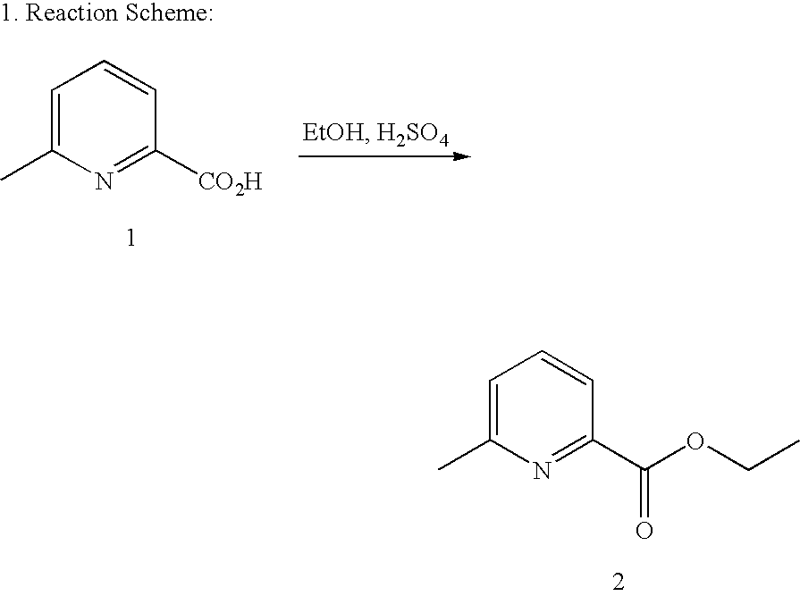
C1=C(C)N=C(C(OCC)=O)C=C1.C1=C(C)N=C([CO2H])C=C1
